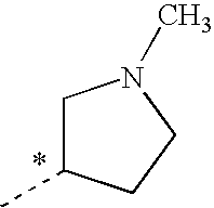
C1C(C)CCN1C
